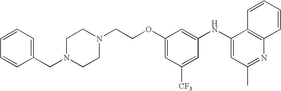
N1(CCOC2=CC([CF3])=CC(NC3=CC(C)=NC4=C3C=CC=C4)=C2)CCN(CC2=CC=CC=C2)CC1
